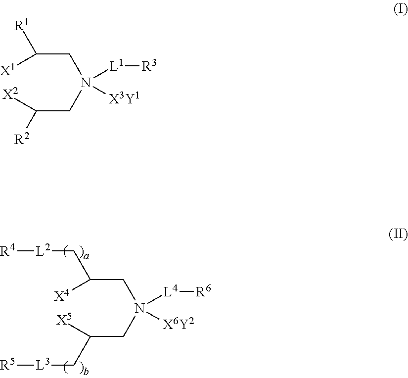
C(CN(CC(C[L3][R5])[X5])([L4][R6])[X6Y2])(C[L2][R4])[X4].C(CN(CC([R2])[X2])([L1][R3])[X3Y1])([R1])[X1]
